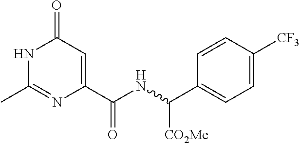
N1C(C)=NC(C(NC(C2=CC=C([CF3])C=C2)[CO2Me])=O)=CC1=O
